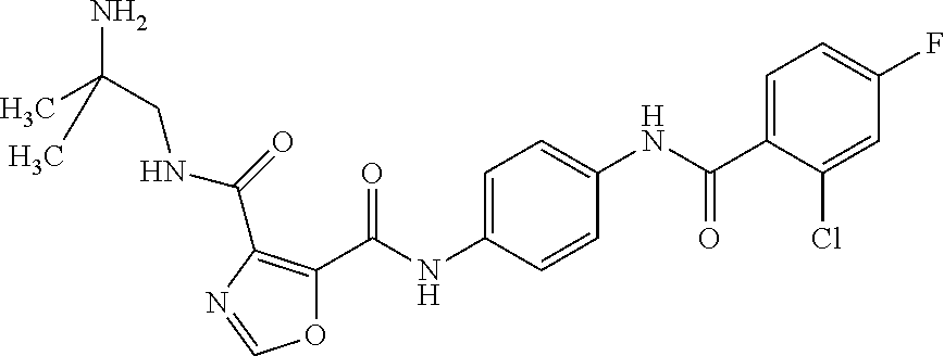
C1=C(C(NC2=CC=C(NC(=O)C3=C(C(=O)NCC(C)(N)C)N=CO3)C=C2)=O)C(Cl)=CC(F)=C1
